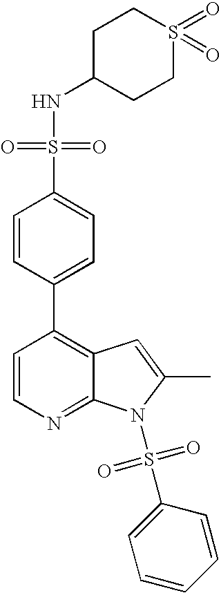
S(C1=CC=C(C2=C3C(=NC=C2)N(S(C2=CC=CC=C2)(=O)=O)C(C)=C3)C=C1)(NC1CCS(=O)(=O)CC1)(=O)=O
